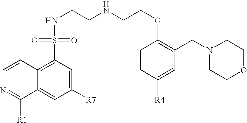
C1=CC2=C(S(NCCNCCOC3=C(CN4CCOCC4)C=C([R4])C=C3)(=O)=O)C=C([R7])C=C2C([R1])=N1
